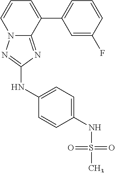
C12=NC(NC3=CC=C(NS(C)(=O)=O)C=C3)=NN1C=CC=C2C1=CC=CC(F)=C1
